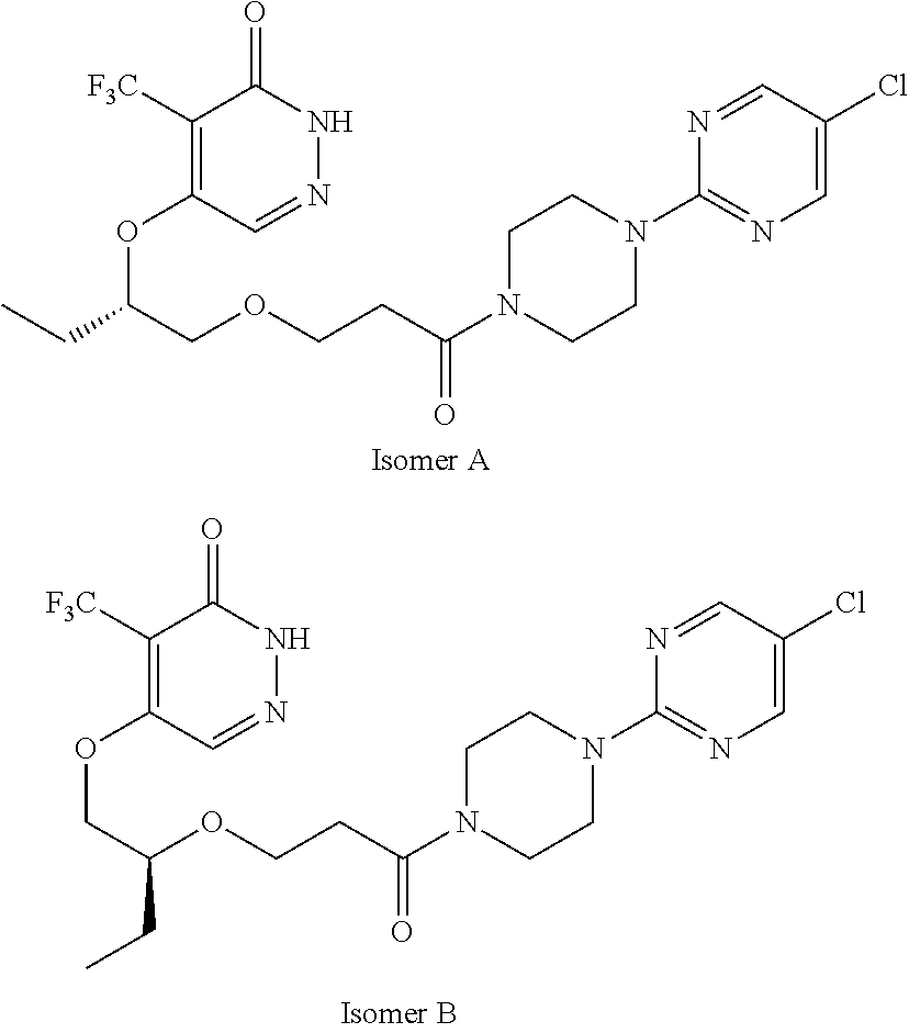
C1([F3C])=C(OC(COCCC(N2CCN(C3=NC=C(Cl)C=N3)CC2)=O)CC)C=NNC1=O.C1([F3C])=C(OCC(OCCC(N2CCN(C3=NC=C(Cl)C=N3)CC2)=O)CC)C=NNC1=O
